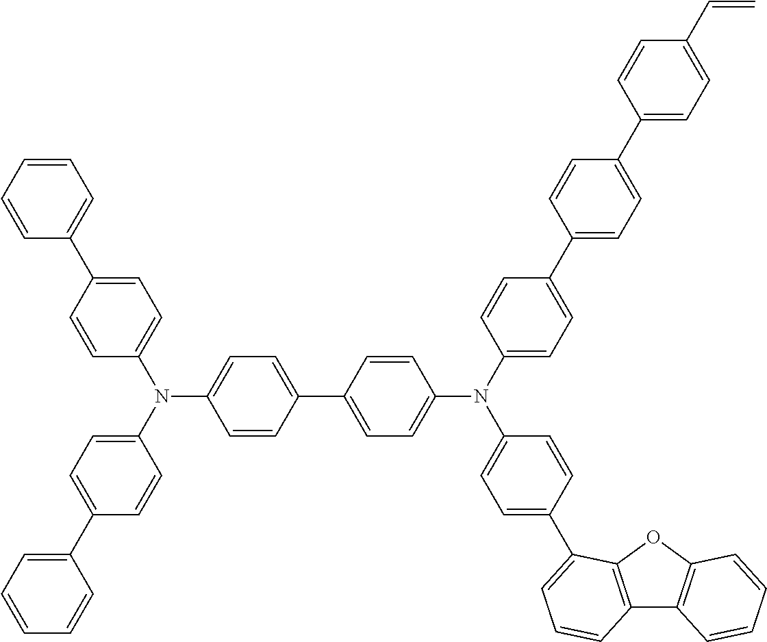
C1(C2=CC=C(N(C3=CC=C(C4=CC=CC=C4)C=C3)C3=CC=C(C4=CC=C(N(C5=CC=C(C6=CC=C(C7=CC=C(C=C)C=C7)C=C6)C=C5)C5=CC=C(C6=CC=CC7=C6OC6=C7C=CC=C6)C=C5)C=C4)C=C3)C=C2)=CC=CC=C1
